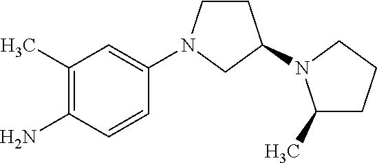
C1(C)=C(N)C=CC(N2CCC(N3C(C)CCC3)C2)=C1
